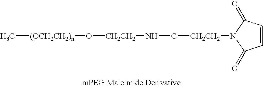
C[(OCH2CH2)n]O[CH2CH2]NC[CH2CH2]N1C(=O)C=CC1=O
